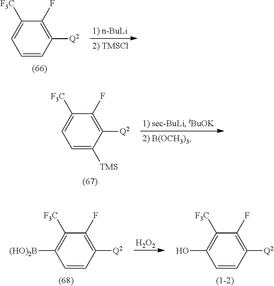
C1=CC([Q2])=C(F)C([F3C])=C1.C1=C([TMS])C([Q2])=C(F)C([F3C])=C1.[H2O2].C1=CC([Q2])=C(F)C([F3C])=C1[(HO)2B].C1=CC([Q2])=C(F)C([F3C])=C1O
